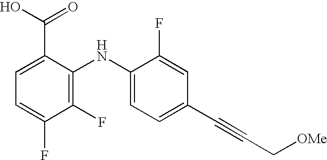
C1=C(F)C(F)=C(NC2=CC=C(C#CC[OMe])C=C2F)C(C(O)=O)=C1
